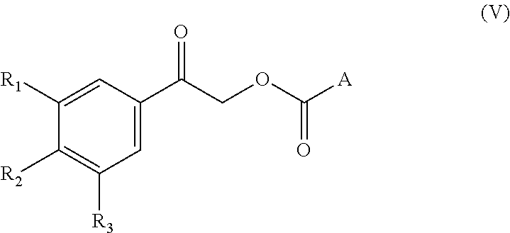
C1([R1])=CC(C(COC([A])=O)=O)=CC([R3])=C1[R2]
